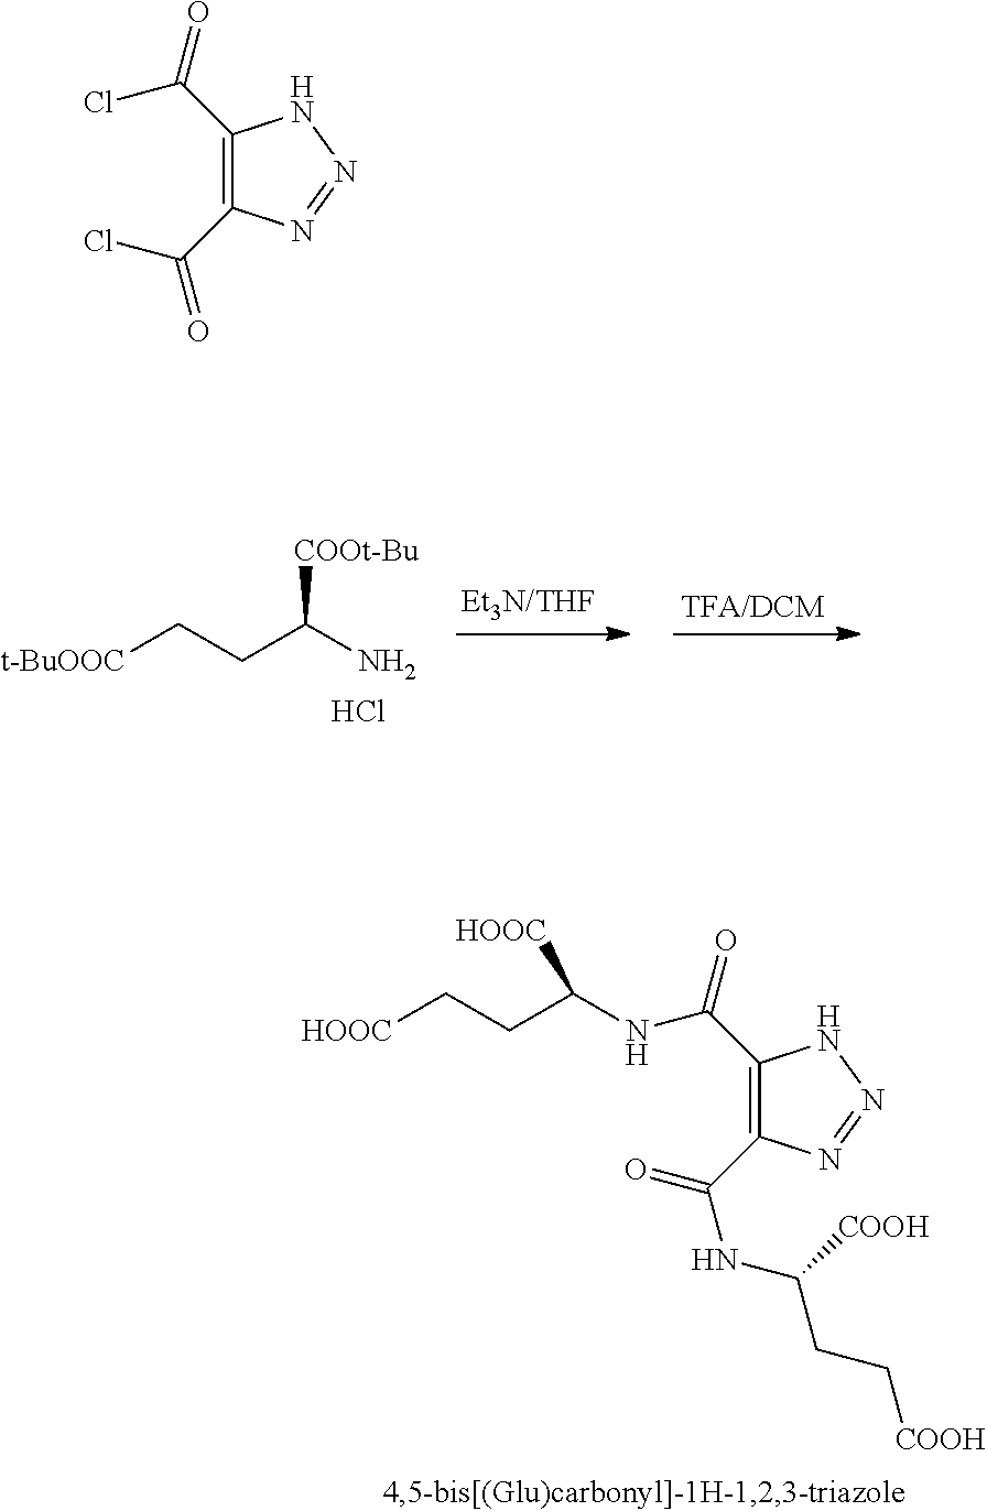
[t-BuOOC]CCC(N)[COOt-Bu].Cl.C1(C(=O)Cl)=C(C(Cl)=O)N=NN1.[HOOC]CCC(NC(C1=C(C(=O)NC(CC[COOH])[COOH])N=NN1)=O)[HOOC]
